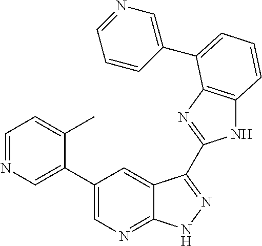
C1(C2=CN=C3C(=C2)C(C2=NC4=C(N2)C=CC=C4C2=CN=CC=C2)=NN3)=CN=CC=C1C
